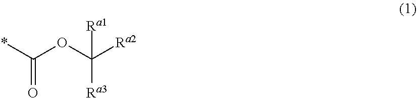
C(=O)(*)OC([Ra2])([Ra3])[Ra1]
